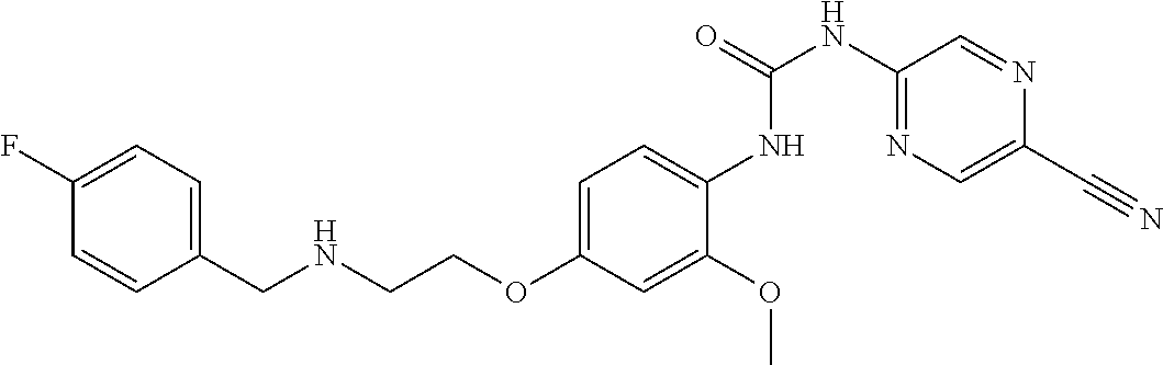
C1=CC(F)=CC=C1CNCCOC1=CC=C(NC(NC2=NC=C(C#N)N=C2)=O)C(OC)=C1
